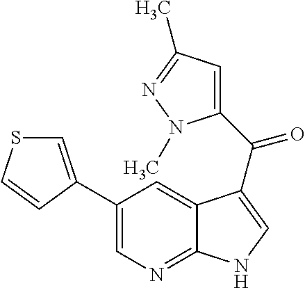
C12=NC=C(C3=CSC=C3)C=C1C(C(C1=CC(C)=NN1C)=O)=CN2
